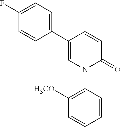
C1(C2=CC=C(F)C=C2)=CN(C2=C([H3CO])C=CC=C2)C(=O)C=C1
